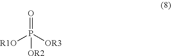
O=P([OR3])([R1O])[OR2]
